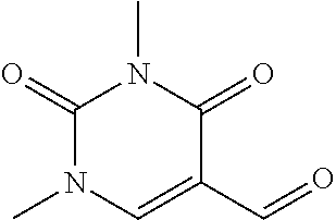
C1(=O)N(C)C=C(C=O)C(=O)N1C
